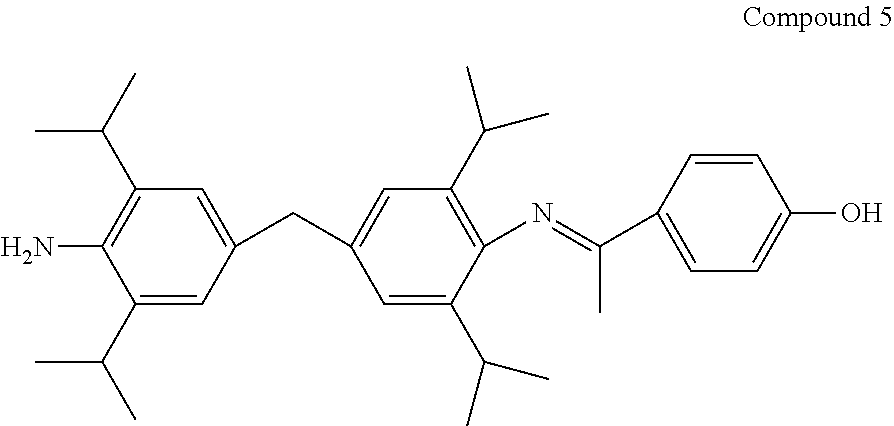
C1(CC2=CC(C(C)C)=C(N=C(C)C3=CC=C(O)C=C3)C(C(C)C)=C2)=CC(C(C)C)=C(N)C(C(C)C)=C1
